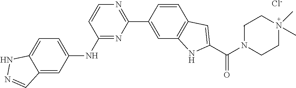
N1=C(NC2=CC=C3NN=CC3=C2)C=CN=C1C1=CC2=C(C=C1)C=C(C(N1CCN(C)(C)CC1)=O)N2.[Cl-]
